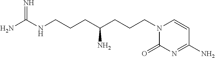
N(CCCC(CCCN1C(=O)N=C(N)C=C1)N)C(N)=N
